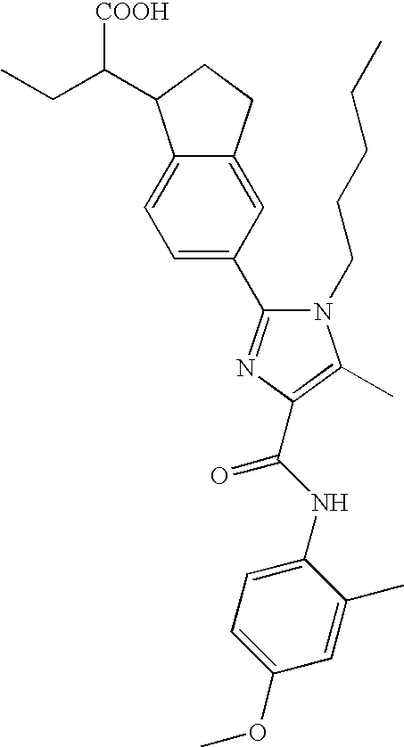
CCC(C1C2=CC=C(C3=NC(C(NC4=CC=C(OC)C=C4C)=O)=C(C)N3CCCCC)C=C2CC1)[COOH]
